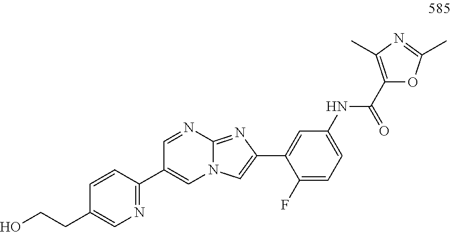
C1(F)=CC=C(NC(C2=C(C)N=C(C)O2)=O)C=C1C1=CN2C(=N1)N=CC(C1=NC=C(CCO)C=C1)=C2
